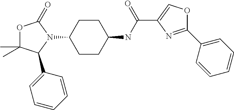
C1CC(NC(C2=COC(C3=CC=CC=C3)=N2)=O)CCC1N1C(=O)OC(C)(C)C1C1=CC=CC=C1
